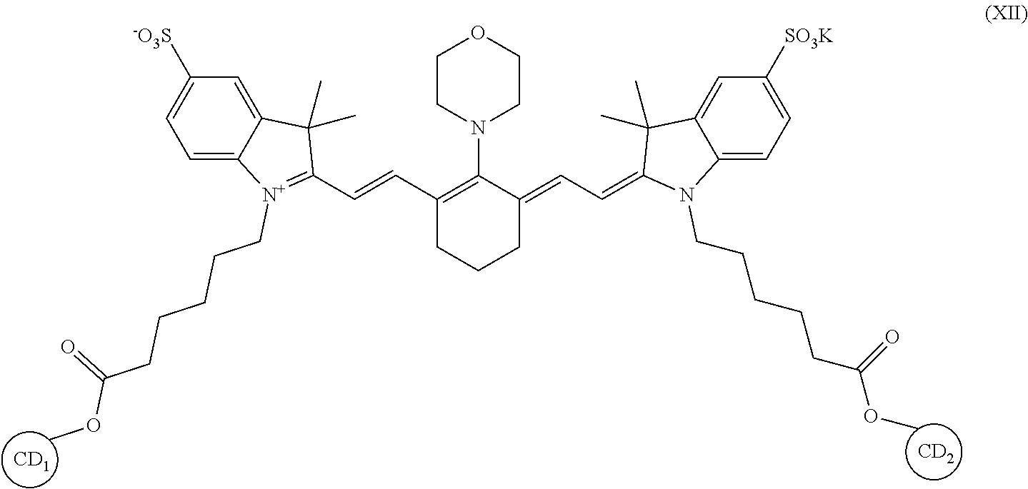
C1([-O3S])=CC=C2C(=C1)C(C)(C)C(C=CC1=C(N3CCOCC3)C(=CC=C3N(CCCCCC(OC)=O)C4=CC=C([SO3K])C=C4C3(C)C)CCC1)=[N+]2CCCCCC(OC)=O.[CD1].[CD2]
